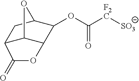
C12C3C(C(OC([F2C][SO3])=O)C(C1)O3)OC2=O
